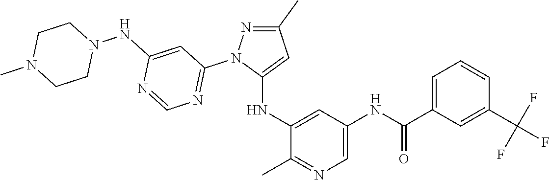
C1(C)=NN(C2=NC=NC(NN3CCN(C)CC3)=C2)C(NC2=CC(NC(C3=CC=CC(C(F)(F)F)=C3)=O)=CN=C2C)=C1
